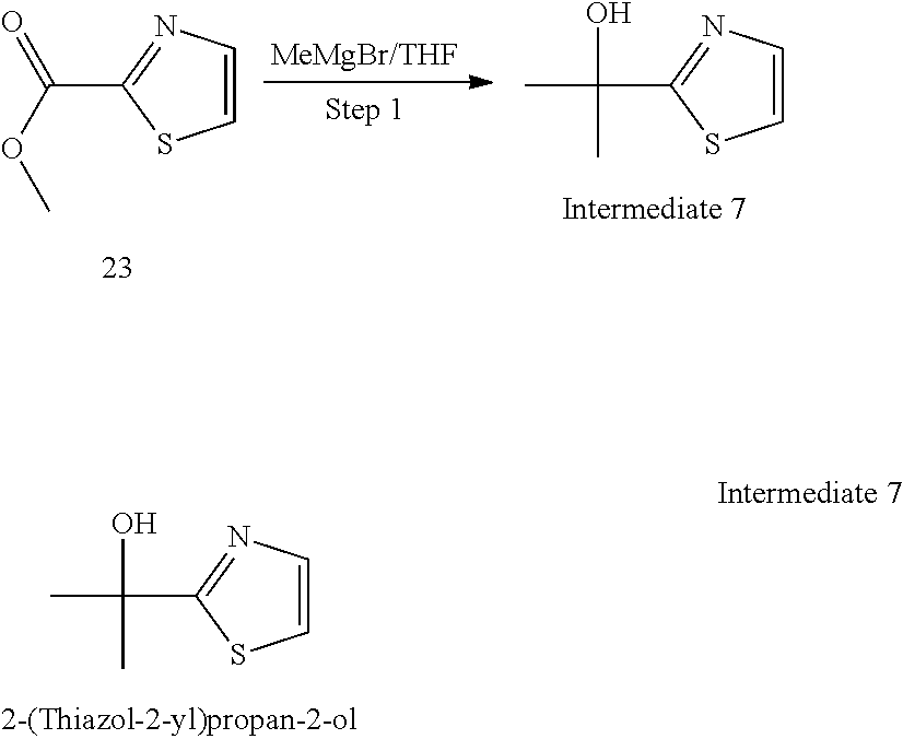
C(C1=NC=CS1)(OC)=O.C(C1=NC=CS1)(C)(O)C.C(C1=NC=CS1)(C)(O)C
